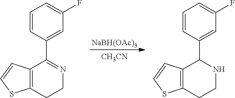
[NaBH(OAc)3].[CH3CN].C1=CC(C2=NCCC3=C2C=CS3)=CC(F)=C1.C1=CC(C2NCCC3=C2C=CS3)=CC(F)=C1
